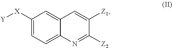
C1([X][Y])=CC=C2C(=C1)C=C([Z1])C([Z2])=N2
